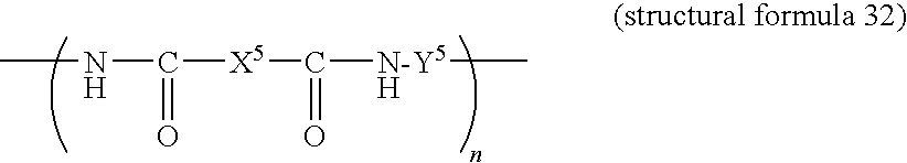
CNC(=O)[X5]C([N-Y5H]C)=O
